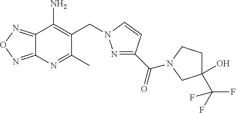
C12=NON=C1C(N)=C(CN1N=C(C(=O)N3CCC(C(F)(F)F)(O)C3)C=C1)C(C)=N2
